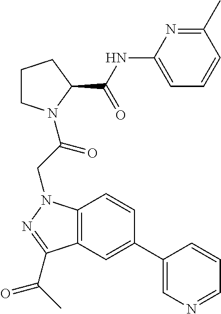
C1(NC(C2CCCN2C(CN2C3=C(C(C(C)=O)=N2)C=C(C2=CN=CC=C2)C=C3)=O)=O)=CC=CC(C)=N1
